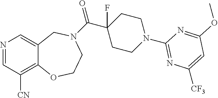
N1=CC([CN])=C2C(=C1)CN(C(C1(F)CCN(C3=NC([CF3])=CC(OC)=N3)CC1)=O)CCO2
